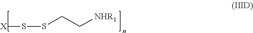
[X]SSCC[NHR1]
